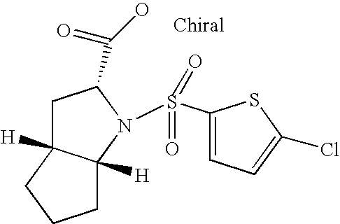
C1C2([H])C([H])(N(S(=O)(=O)C3=CC=C(Cl)S3)C1C(=O)O)CCC2
